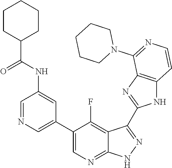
C1=NC=C(C2=CN=C3C(=C2F)C(C2=NC4=C(N2)C=CN=C4N2CCCCC2)=N[N H]3)C=C1NC(C1CCCCC1)=O
